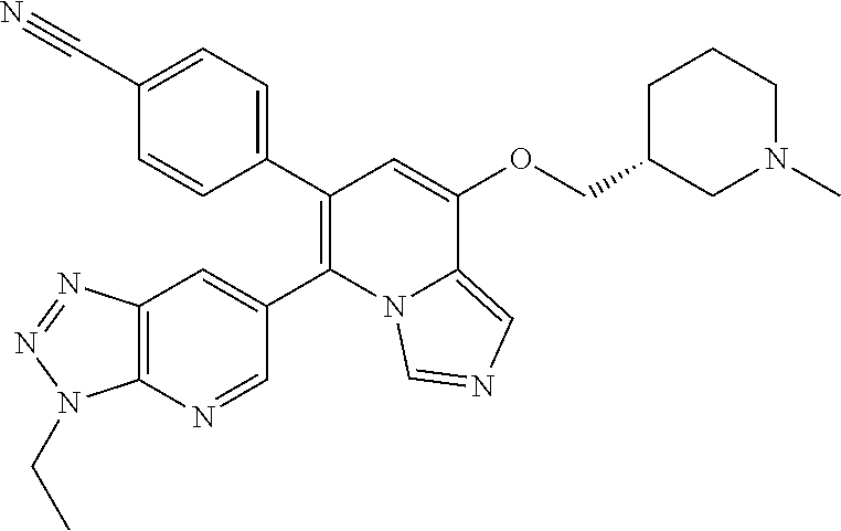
C1(C2=CC=C(C#N)C=C2)=C(C2=CC3=C(N=C2)N(CC)N=N3)N2C(=CN=C2)C(OCC2CN(C)CCC2)=C1
